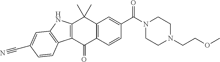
C12=C(C(=O)C3=C(C=C(C(N4CCN(CCOC)CC4)=O)C=C3)C1(C)C)C1=C(N2)C=C(C#N)C=C1
